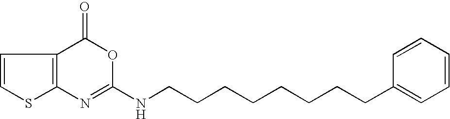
C12=C(C(=O)OC(NCCCCCCCCC3=CC=CC=C3)=N1)C=CS2
